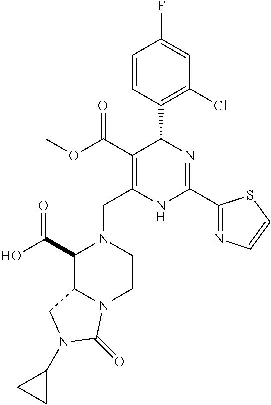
C1=CC(C2C(C(OC)=O)=C(CN3C(C(O)=O)C4N(CC3)C(=O)N(C3CC3)C4)NC(C3=NC=CS3)=N2)=C(Cl)C=C1F
